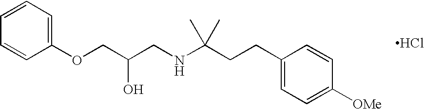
Cl.O(CC(CNC(CCC1=CC=C([OMe])C=C1)(C)C)O)C1=CC=CC=C1
